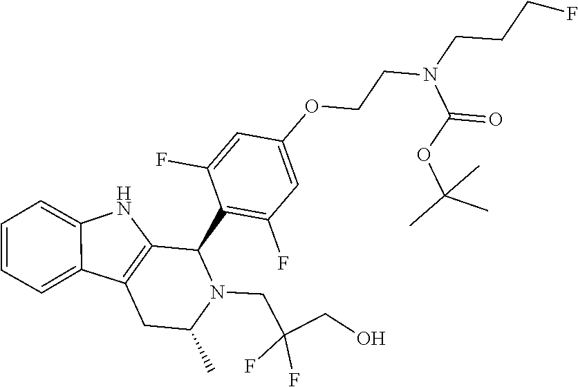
C12=CC=CC=C1NC1=C2CC(C)N(CC(CO)(F)F)C1C1=C(F)C=C(OCCN(CCCF)C(OC(C)(C)C)=O)C=C1F
